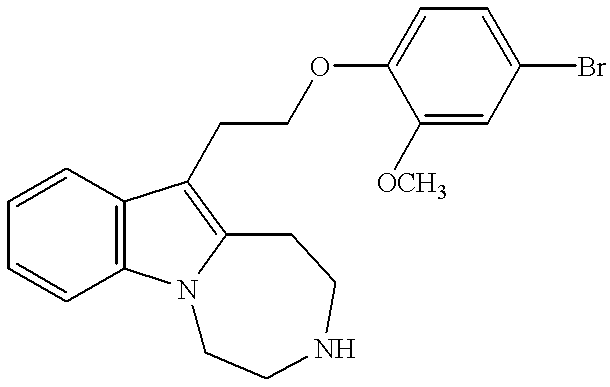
C1=CC2=C(C=C1)N1C(=C2CCOC2=CC=C(Br)C=C2[OCH3])CCNCC1
